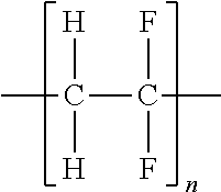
[H]C([H])(C(C)(F)F)C
